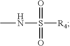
CNS([R4])(=O)=O
